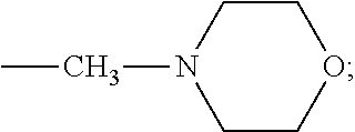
O1CCN(CC)CC1
